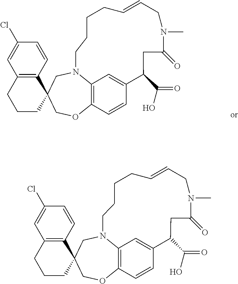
C1=CC2=C(C=C1Cl)CCCC21COC2=C3N(C1)CCCCC=CCN(C)C(=O)CC(C(=O)O)C(=C3)C=C2.C1=CC2=C(C=C1Cl)CCCC21COC2=C3N(C1)CCCCC=CCN(C)C(=O)CC(C(=O)O)C(=C3)C=C2
